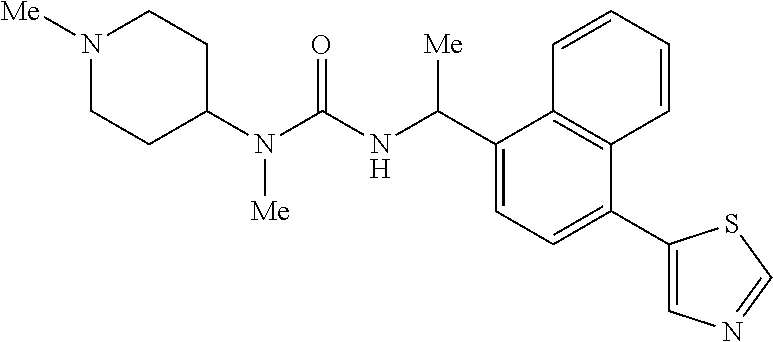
C1(N(C(NC(C2=CC=C(C3=CN=CS3)C3=C2C=CC=C3)[Me])=O)[Me])CCN([Me])CC1
